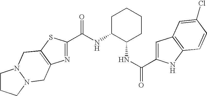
N(C1C(NC(=O)C2=CC3=C(N2)C=CC(Cl)=C3)CCCC1)C(C1=NC2=C(S1)CN1N(C2)CCC1)=O
